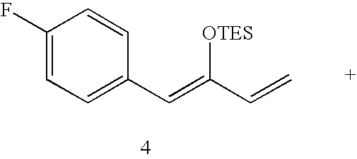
C1(F)=CC=C(C=C(C=C)[OTES])C=C1
